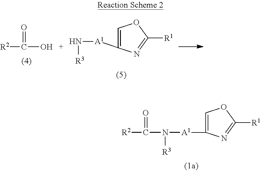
[R2]C(O)=O.C1=C([A1]N[R3])N=C([R1])O1.C1=C([A1]N(C([R2])=O)[R3])N=C([R1])O1
